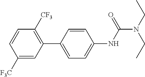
C1([F3C])=CC(C2=CC=C(NC(N(CC)CC)=O)C=C2)=C([CF3])C=C1
